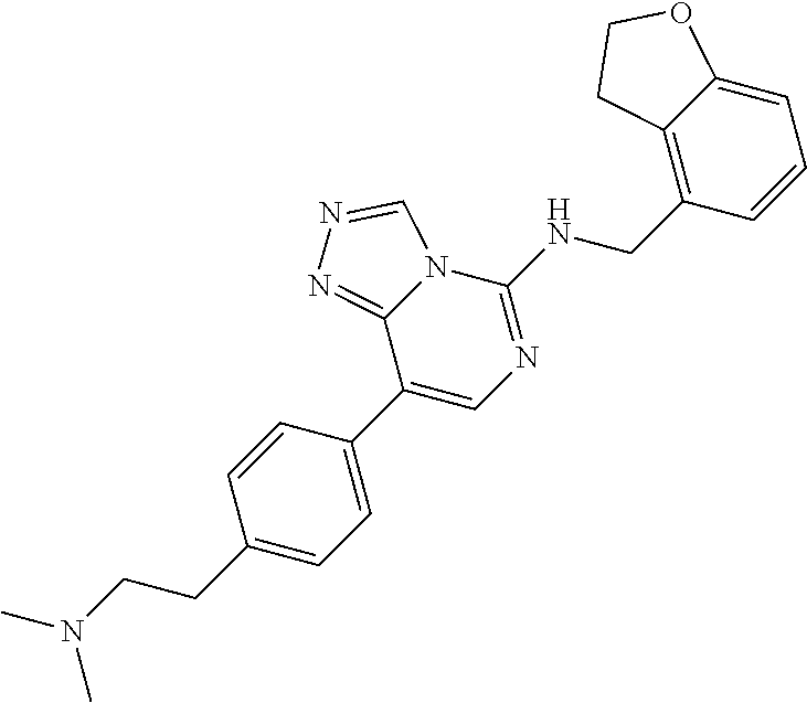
C1(C2=CN=C(NCC3=C4C(=CC=C3)OCC4)N3C2=NN=C3)=CC=C(CCN(C)C)C=C1
